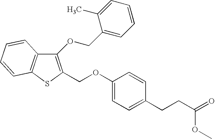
C1(OCC2=CC=CC=C2C)=C(COC2=CC=C(CCC(=O)OC)C=C2)SC2=C1C=CC=C2
